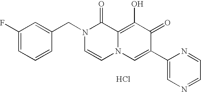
C1=C(CN2C=CN3C(=C(O)C(=O)C(C4=CN=CC=N4)=C3)C2=O)C=CC=C1F.Cl
